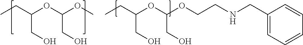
CCC(OC(OCCNCC1=CC=CC=C1)CO)CO.CCC(OC(OC)CO)CO
